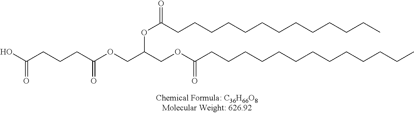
C(C(OCC(COC(CCCCCCCCCCCCC)=O)OC(CCCCCCCCCCCCC)=O)=O)CCC(O)=O
